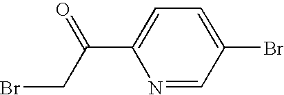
C1=C(Br)C=NC(C(CBr)=O)=C1
